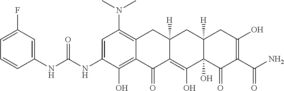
C1=C(NC(NC2=CC(F)=CC=C2)=O)C(O)=C2C(=C1N(C)C)CC1([H])C(=C(O)C3(O)C([H])(C1)CC(O)=C(C(N)=O)C3=O)C2=O
